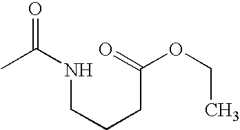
CC(NCCCC(OCC)=O)=O
